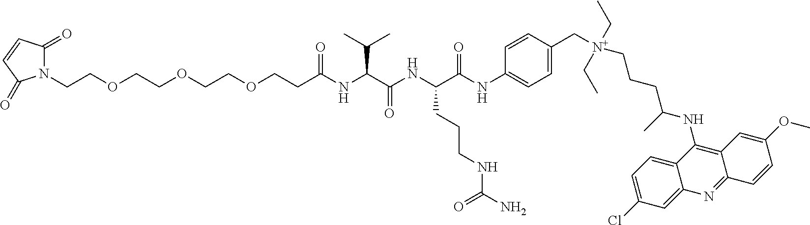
N1(CCOCCOCCOCCC(NC(C(NC(C(NC2=CC=C(C[N+](CCCC(NC3=C4C(=NC5=CC(Cl)=CC=C35)C=CC(OC)=C4)C)(CC)CC)C=C2)=O)CCCNC(N)=O)=O)C(C)C)=O)C(=O)C=CC1=O
